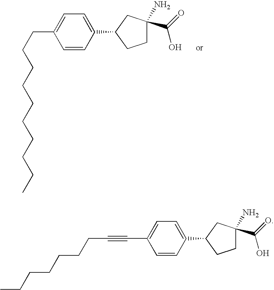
C1=CC(C2CCC(C(=O)O)(N)C2)=CC=C1CCCCCCCCCC.C1=CC(C2CCC(C(=O)O)(N)C2)=CC=C1C#CCCCCCCC
